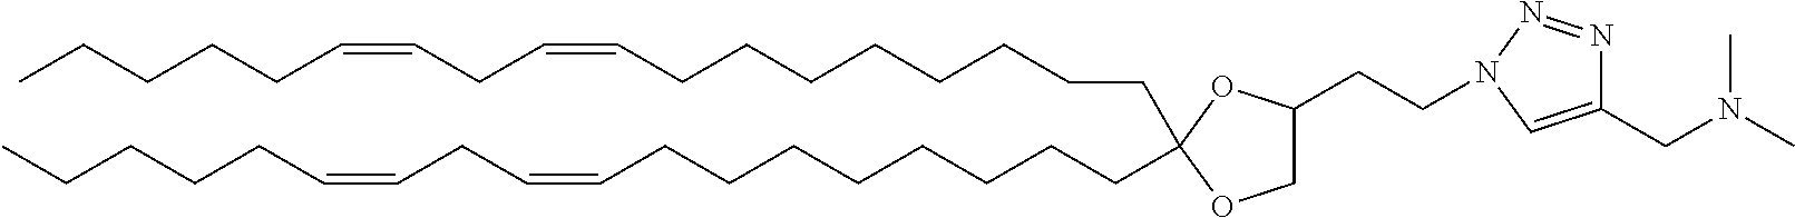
C(C1(CCCCCCCCC=CCC=CCCCCC)OC(CCN2N=NC(CN(C)C)=C2)CO1)CCCCCCCC=CCC=CCCCCC
